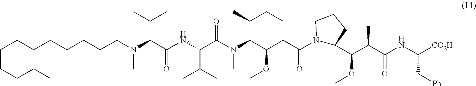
N1(C(CC(OC)C(N(C)C(C(NC(C(N(C)CCCCCCCCCCCC)C(C)C)=O)C(C)C)=O)C(C)CC)=O)C(C(C(C(NC([CO2H])C[Ph])=O)C)OC)CCC1
